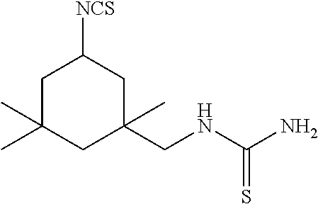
C1(CNC(N)=S)(C)CC([NCS])CC(C)(C)C1
